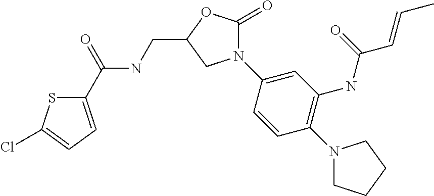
C1(C(=O)NCC2OC(=O)N(C3=CC(NC(C=CC)=O)=C(N4CCCC4)C=C3)C2)=CC=C(Cl)S1
